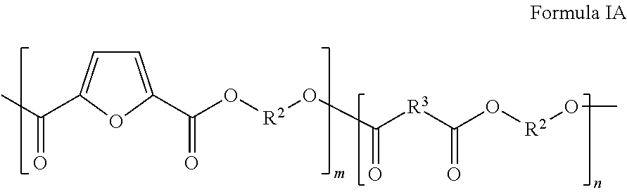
C1=C(C(O[R2]OC([R3]C(O[R2]OC)=O)=O)=O)OC(C(C)=O)=C1
